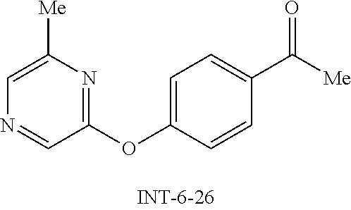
C1=C([Me])N=C(OC2=CC=C(C([Me])=O)C=C2)C=N1
